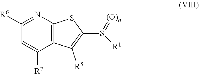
C1([R6])=NC2=C(C([R7])=C1)C([R5])=C(S(=[(O)n])[R1])S2
